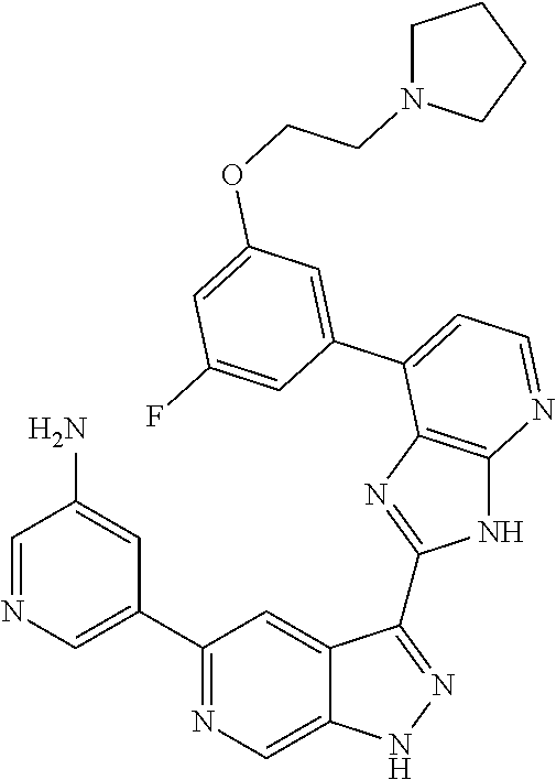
C1(C2=NC=C3C(=C2)C(C2=NC4=C(N2)N=CC=C4C2=CC(OCCN4CCCC4)=CC(F)=C2)=NN3)=CN=CC(N)=C1
